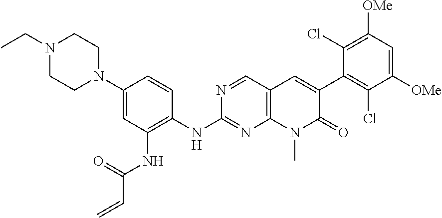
CCN1CCN(C2=CC(NC(=O)C=C)=C(NC3=NC4=C(C=N3)C=C(C3=C(Cl)C([OMe])=CC([OMe])=C3Cl)C(=O)N4C)C=C2)CC1
